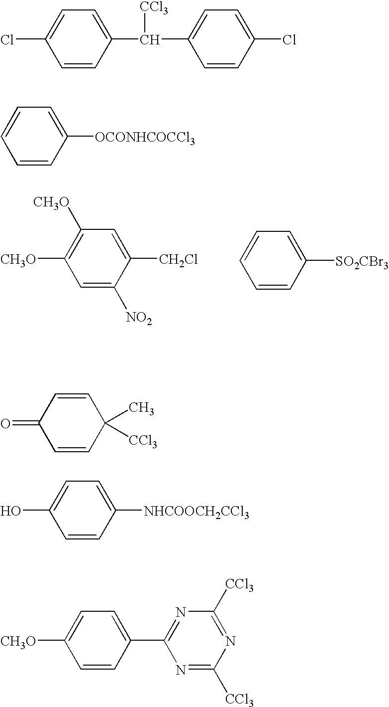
C1=C([NO2])C([CH2Cl])=CC([CH3O])=C1[CH3O].C1=CC([SO2CBr3])=CC=C1.C1=CC(C(C2=CC=C(Cl)C=C2)[CCl3])=CC=C1Cl.C1=CC=C([OCONHCOCCl3])C=C1.C1=CC(=O)C=CC1(C)[CCl3].C1=CC([NHCOOCH2CCl3])=CC=C1O.C1=CC(C2=NC([CCl3])=NC([CCl3])=N2)=CC=C1[CH3O]
